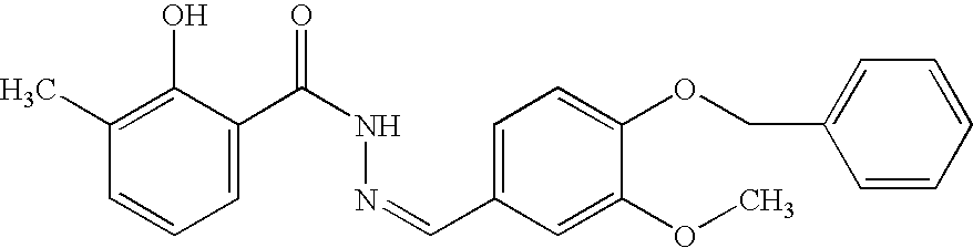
C1(O)=C(C)C=CC=C1C(NN=CC1=CC=C(OCC2=CC=CC=C2)C(OC)=C1)=O
